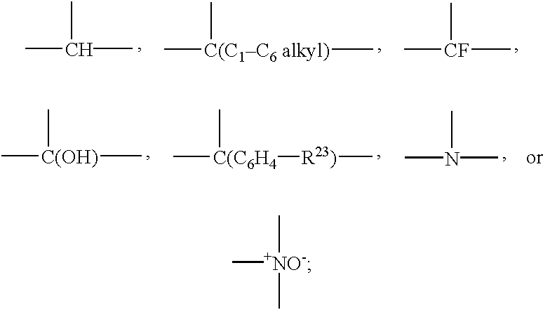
CC(C)C.C[C(C1C6 alkyl)](C)C.C[CF](C)C.C[C(OH)](C)C.C[C(C6H4](C)[R23)]C.CN(C)C.C[+NO-](C)C
